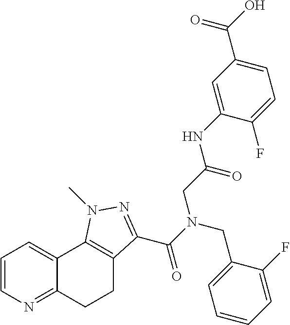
C1=CN=C2C(=C1)C1=C(CC2)C(C(N(CC2=CC=CC=C2F)CC(=O)NC2=CC(C(O)=O)=CC=C2F)=O)=NN1C
